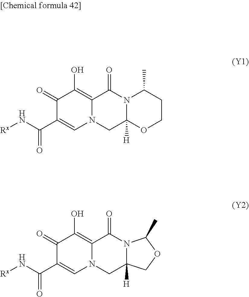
N(C(C1=CN2C(=C(O)C1=O)C(=O)N1C([H])(C2)OCCC1C)=O)[Rx].N(C(C1=CN2C(=C(O)C1=O)C(=O)N1C([H])(C2)COC1C)=O)[Rx]
